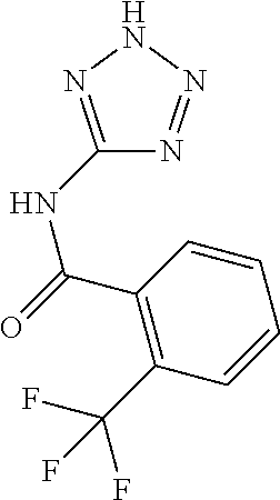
C1(NC(=O)C2=C(C(F)(F)F)C=CC=C2)=NNN=N1
